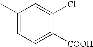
C1(C)=CC=C([COOH])C(Cl)=C1
